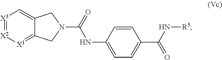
[X2]1=[X3]C=C2C(=[X1]1)CN(C(=O)NC1=CC=C(C(N[R5])=O)C=C1)C2
